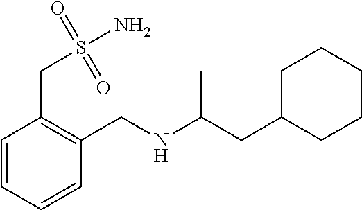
C1(CC(NCC2=C(CS(N)(=O)=O)C=CC=C2)C)CCCCC1
